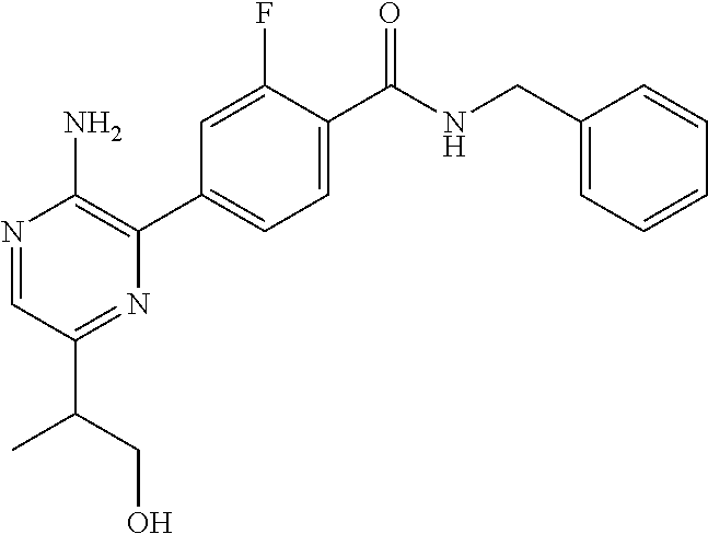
N1=CC(C(CO)C)=NC(C2=CC=C(C(NCC3=CC=CC=C3)=O)C(F)=C2)=C1N
